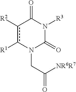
[R3]N1C(=O)c([R2])c([R1])N(CC([NR6R7])=O)C1=O
